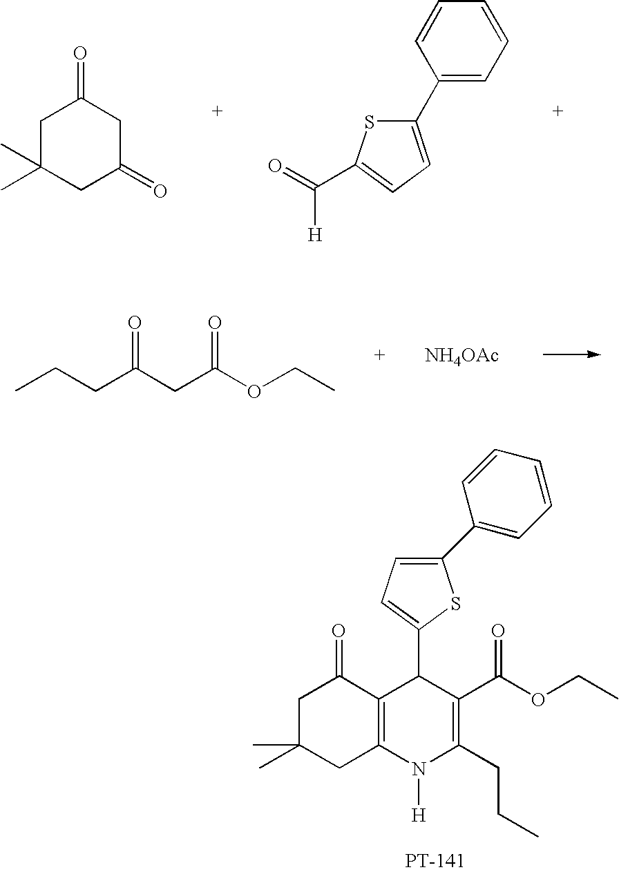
C1C(C)(C)CC(=O)CC1=O.C1(C2=CC=C(C(=O)[H])S2)=CC=CC=C1.O=C(CC(OCC)=O)CCC.[NH4OAc].C1(C2=CC=CC=C2)=CC=C(C2C3=C(N([H])C(CCC)=C2C(OCC)=O)CC(C)(C)CC3=O)S1
